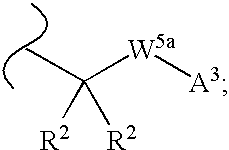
C([R2])([R2])([W5a][A3])C
